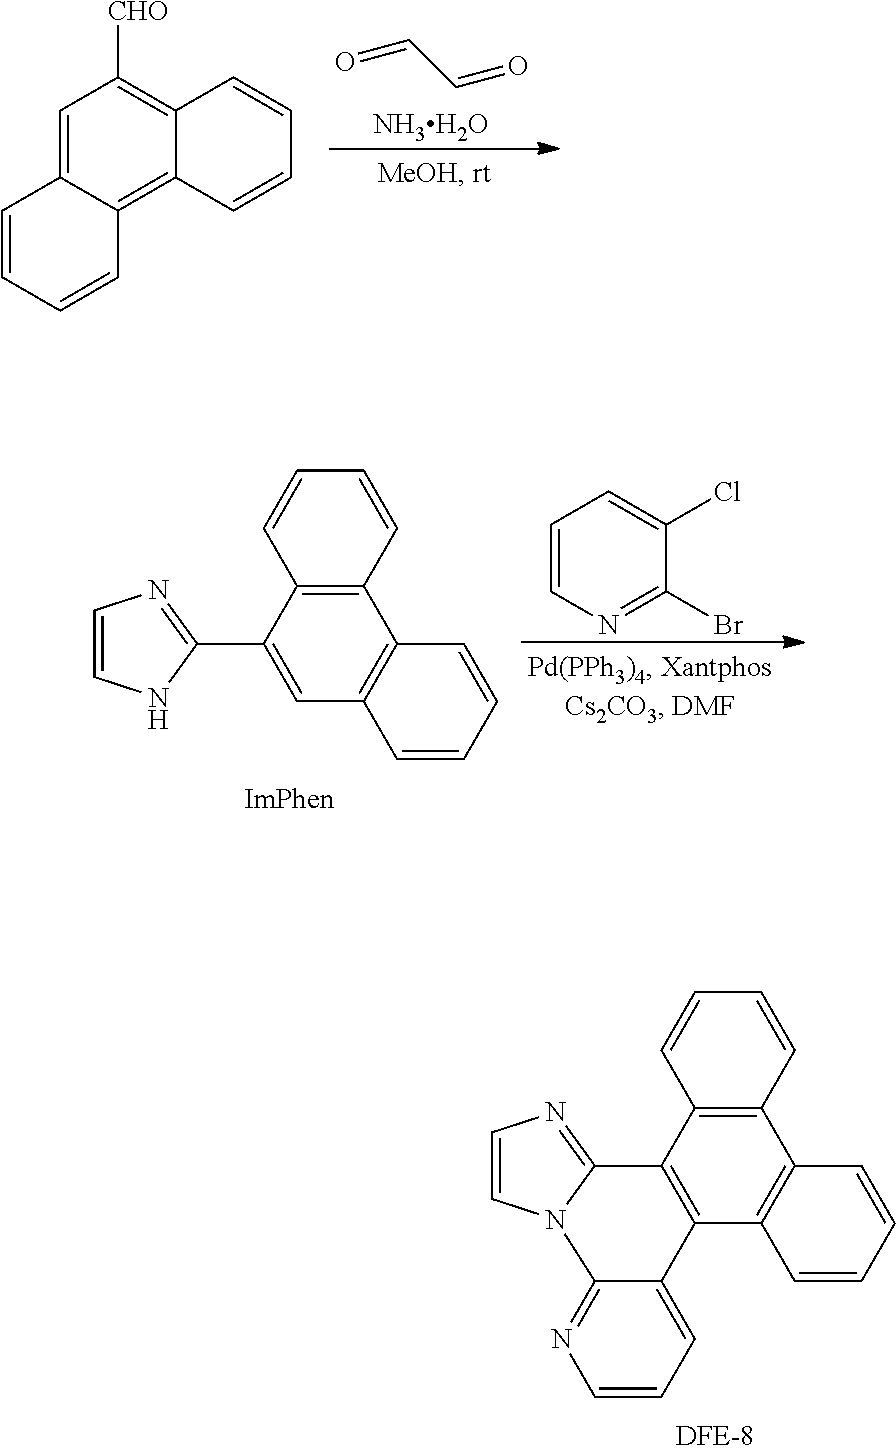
C1=C2C(=C3C(=C1[CHO])C=CC=C3)C=CC=C2.O=CC=O.[NH3H2O].C1=CNC(C2=CC3=C(C4=C2C=CC=C4)C=CC=C3)=N1.C1=CN=C(Br)C(Cl)=C1.C1=CC2=C(C=C1)C1=C(C3=C2C=CC=C3)C2=CC=CN=C2N2C=CN=C12
